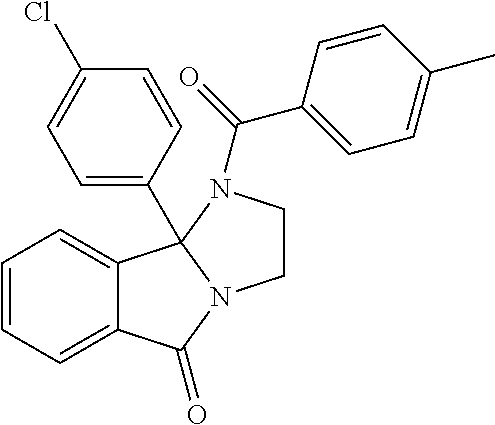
C1=CC=C2C(=C1)C1(C3=CC=C(Cl)C=C3)N(C2=O)CCN1C(C1=CC=C(C)C=C1)=O
